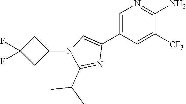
C1=C(C2=CN(C3CC(F)(F)C3)C(C(C)C)=N2)C=C([CF3])C(N)=N1
